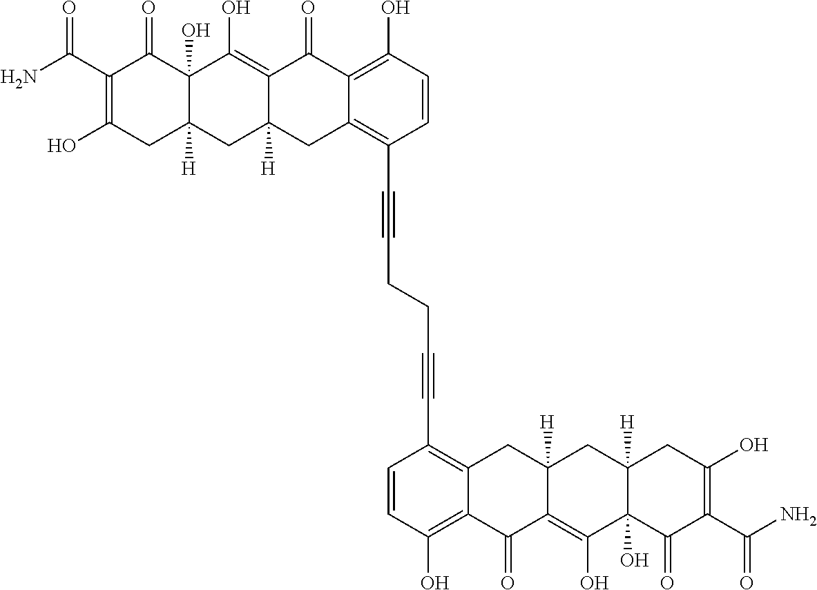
C1=CC(O)=C2C(=C1C#CCCC#CC1=C3C(=C(O)C=C1)C(=O)C1=C(O)C4(O)C([H])(CC1([H])C3)CC(O)=C(C(N)=O)C4=O)CC1([H])C(=C(O)C3(O)C([H])(C1)CC(O)=C(C(N)=O)C3=O)C2=O
